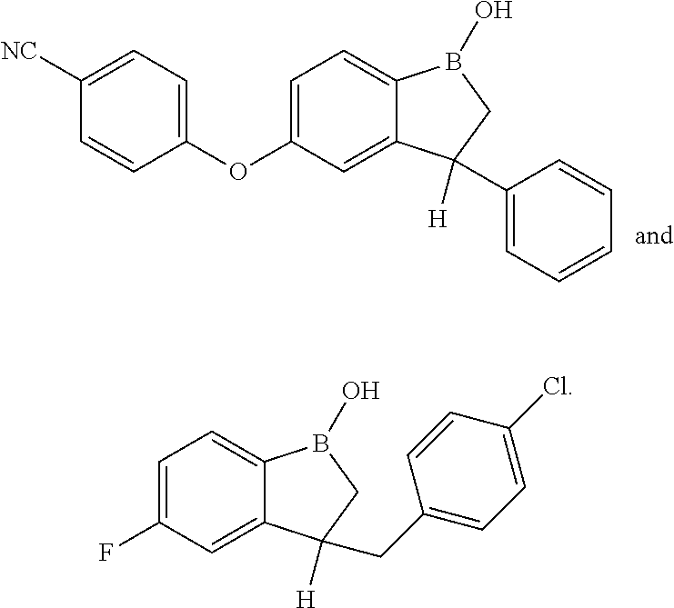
C1=C(OC2=CC=C([NC])C=C2)C=C2C(=C1)B(O)CC2(C1=CC=CC=C1)[H].C1=C(F)C=C2C(=C1)B(O)CC2([H])CC1=CC=C(Cl)C=C1
